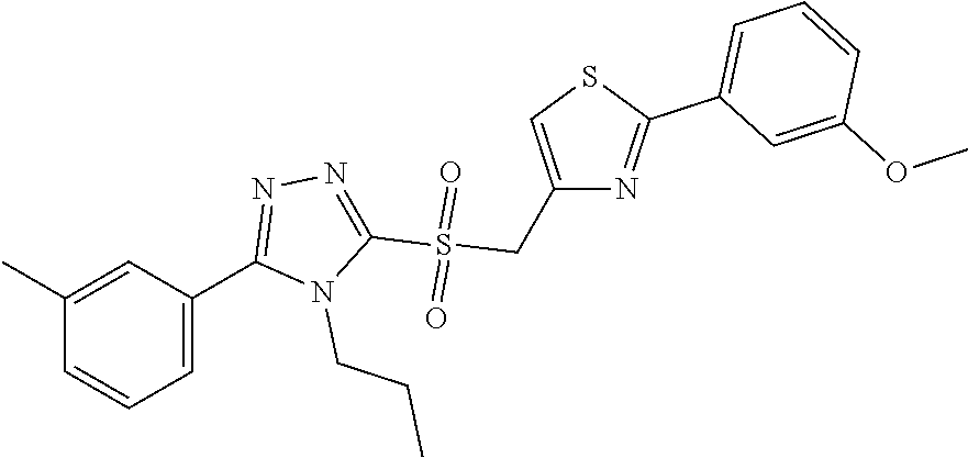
C1=C(C2=NN=C(S(CC3=CSC(C4=CC=CC(OC)=C4)=N3)(=O)=O)N2CCC)C=C(C)C=C1
